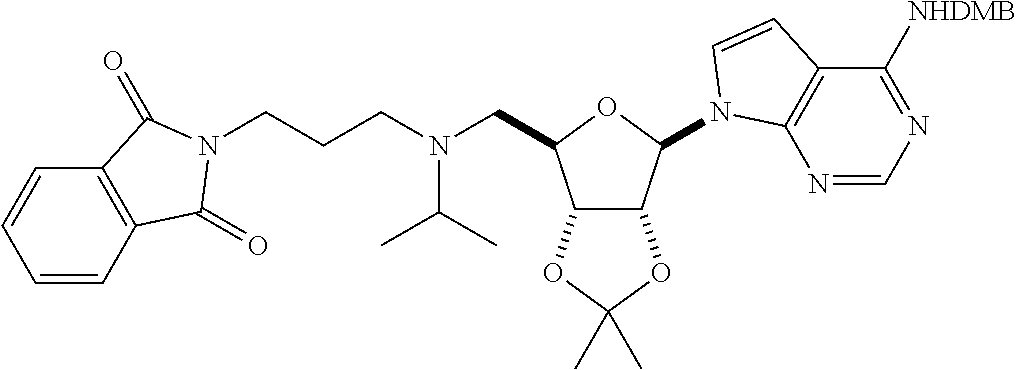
C12C(C(N3C4=C(C([NHDMB])=NC=N4)C=C3)OC1CN(CCCN1C(=O)C3=C(C=CC=C3)C1=O)C(C)C)OC(C)(C)O2
